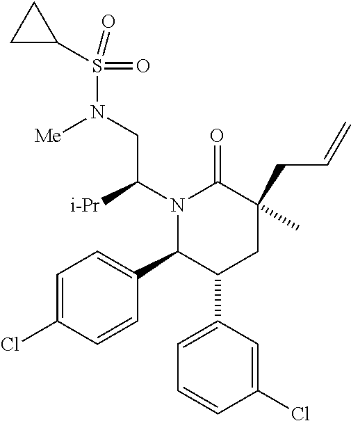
N1(C([i-Pr])CN(S(C2CC2)(=O)=O)[Me])C(C2=CC=C(Cl)C=C2)C(C2=CC=CC(Cl)=C2)CC(C)(CC=C)C1=O
